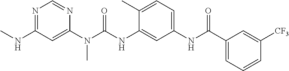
CNC1=NC=NC(N(C(NC2=CC(NC(C3=CC=CC([CF3])=C3)=O)=CC=C2C)=O)C)=C1
